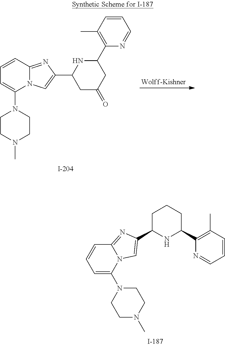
C1=C(N2CCN(C)CC2)N2C(=NC(C3NC(C4=C(C)C=CC=N4)CCC3)=C2)C=C1.C12=NC(C3CC(=O)CC(C4=C(C)C=CC=N4)N3)=CN1C(N1CCN(C)CC1)=CC=C2
